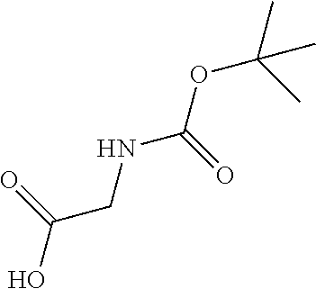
O(C(C)(C)C)C(NCC(O)=O)=O
